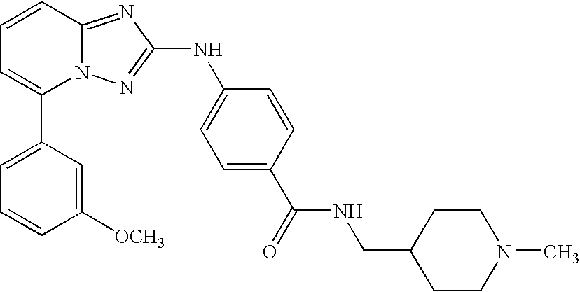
C1(C2=CC=CC3=NC(NC4=CC=C(C(NCC5CCN(C)CC5)=O)C=C4)=NN23)=CC=CC([OCH3])=C1
